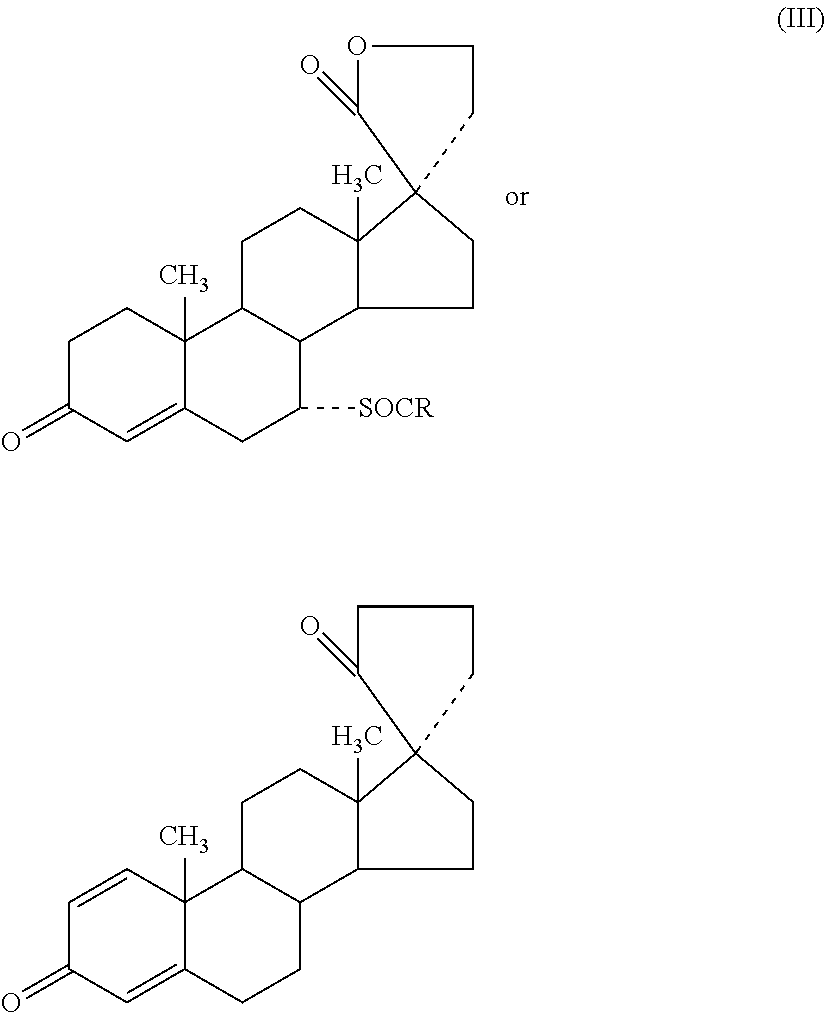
C1C(=O)C=C2C(C)(C1)C1C(C([SOCR])C2)C2C(C)(CC1)C1(C(=O)OCC1)CC2.C1=CC2(C)C(=CC1=O)CCC1C2CCC2(C)C1CCC21C(=O)CCC1
